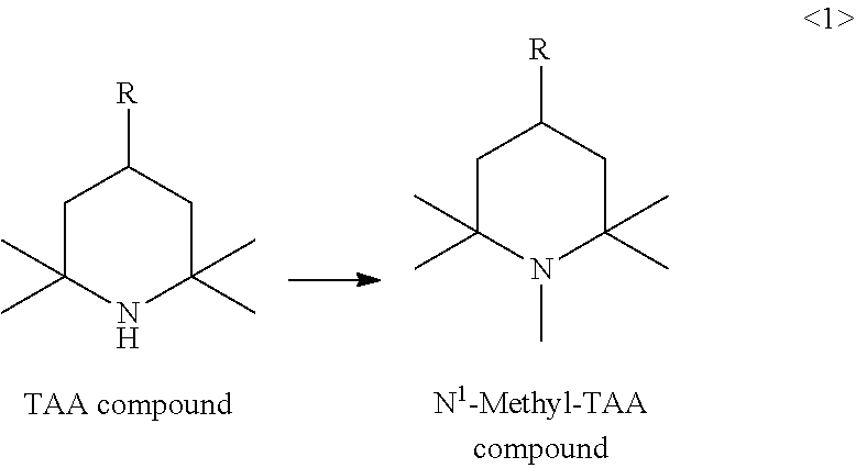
C1C(C)(C)N(C)C(C)(C)CC1[R].C1C(C)(C)NC(C)(C)CC1[R]
